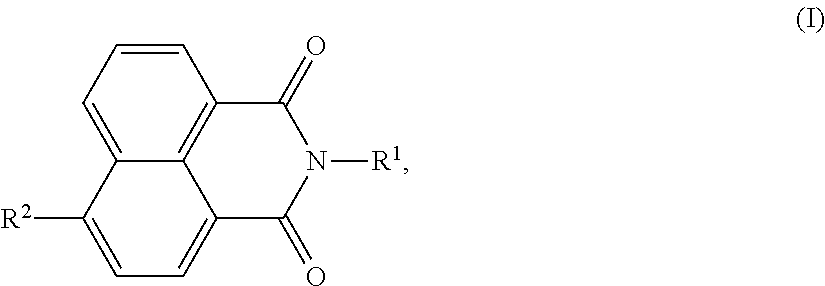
C1=C2C3=C(C=C1)C(=O)N([R1])C(=O)C3=CC=C2[R2]
